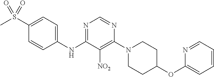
N1=C(NC2=CC=C(S(C)(=O)=O)C=C2)C([NO2])=C(N2CCC(OC3=CC=CC=N3)CC2)N=C1
